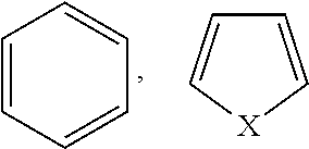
C1=CC=CC=C1.C1=C[X]C=C1
